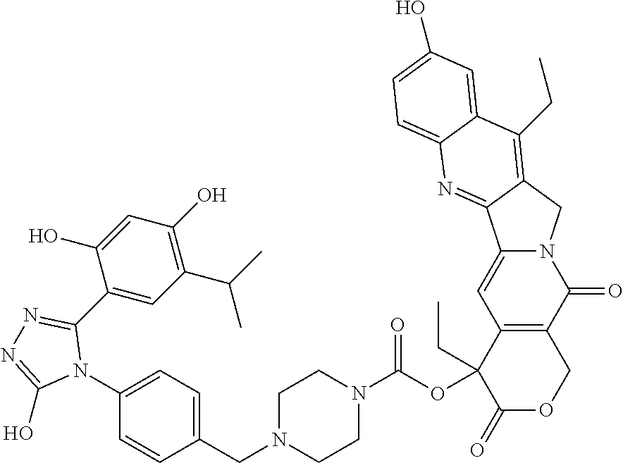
C1=CC(CN2CCN(C(=O)OC3(CC)C(=O)OCC4=C3C=C3N(C4=O)CC4=C(CC)C5=CC(O)=CC=C5N=C34)CC2)=CC=C1N1C(C2=CC(C(C)C)=C(O)C=C2O)=NN=C1O
